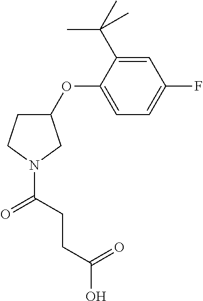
C1(OC2=CC=C(F)C=C2C(C)(C)C)CCN(C(CCC(O)=O)=O)C1
